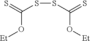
S(C(=S)O[Et])SC(=S)O[Et]
